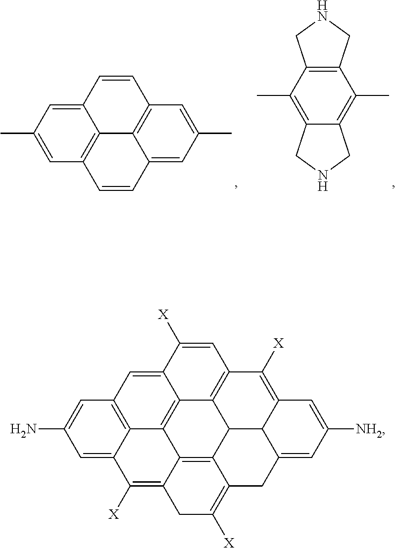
C12=CC(C)=CC3=C1C1=C(C=C2)C=C(C)C=C1C=C3.C12=C(C(C)=C3C(=C1C)CNC3)CNC2.C1=C2C3=C(C=C1N)C=C1C4=C3C3=C5C6C4=C(C=C1[X])C([X])=C1C6C(=CC([NH2])=C1)CC5=C([X])CC3=C2[X]
